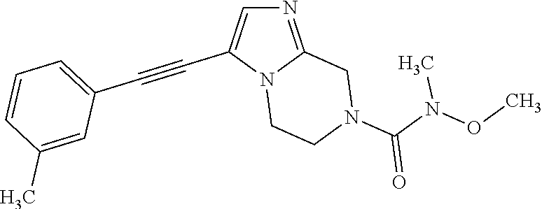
N12CCN(C(N(OC)C)=O)CC1=NC=C2C#CC1=CC=CC(C)=C1
